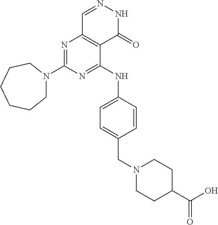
C1N(C2=NC3=C(C(NC4=CC=C(CN5CCC(C(=O)O)CC5)C=C4)=N2)C(=O)NN=C3)CCCCC1
